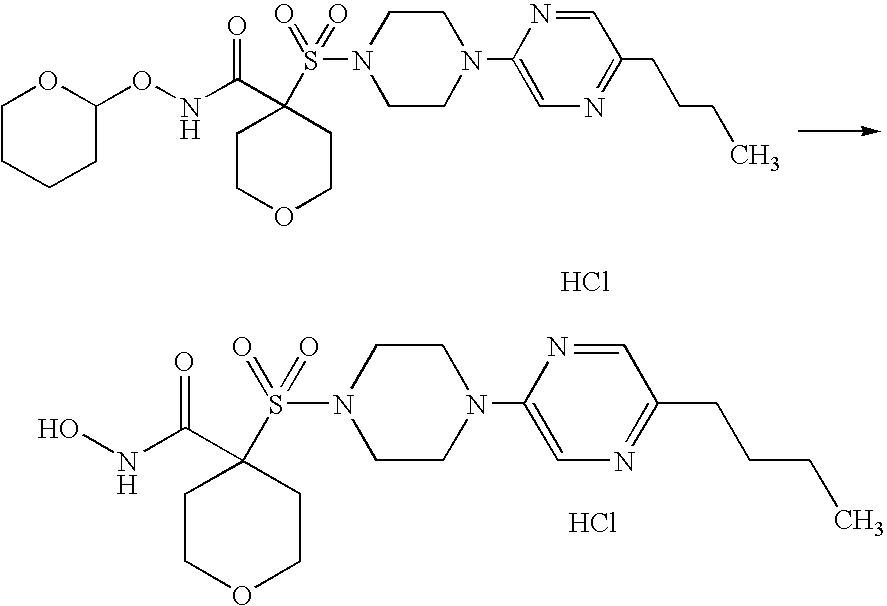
C1CN(C2=CN=C(CCCC)C=N2)CCN1S(=O)(=O)C1(C(NOC2OCCCC2)=O)CCOCC1.C1CN(C2=CN=C(CCCC)C=N2)CCN1S(=O)(=O)C1(C(NO)=O)CCOCC1.Cl.Cl
